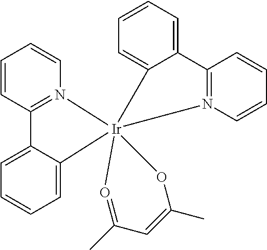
C1=CC2=N(C=C1)[Ir]13(C)(C4=CC=CC=C24)(C2=CC=CC=C2C2=N1C=CC=C2)O=C(C)C=C(C)OC3
